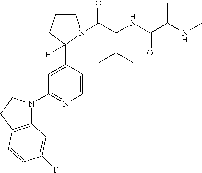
C1=CC(C2([H])CCCN2C(C(NC(C(NC)C)=O)C(C)C)=O)=CC(N2C3=C(CC2)C=CC(F)=C3)=N1
